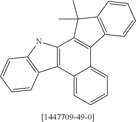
C12=C(C3=CC=CC=C3C3=C1C(C)(C)C1=C3C=CC=C1)C1=C(N2)C=CC=C1
